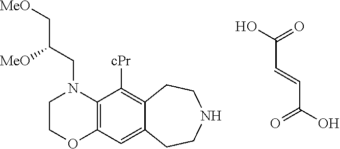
C(C=CC(O)=O)(O)=O.C1COC2=C(N1CC([MeO])C[MeO])C([cPr])=C1C(=C2)CCNCC1
